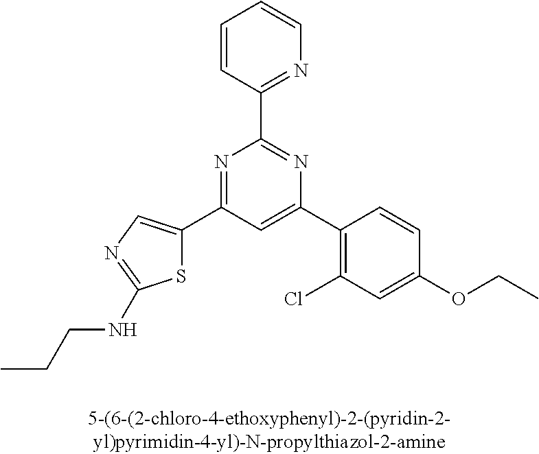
C1(C2=CC(C3=CN=C(NCCC)S3)=NC(C3=NC=CC=C3)=N2)=C(Cl)C=C(OCC)C=C1
